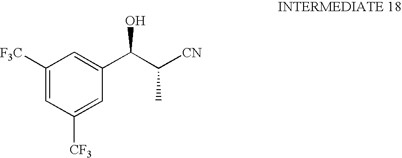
C1([F3C])=CC([CF3])=CC(C(C([CN])C)O)=C1
